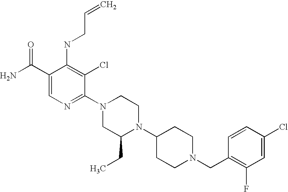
C1(Cl)=CC(F)=C(CN2CCC(N3C(CC)CN(C4=NC=C(C(N)=O)C(NCC=C)=C4Cl)CC3)CC2)C=C1
